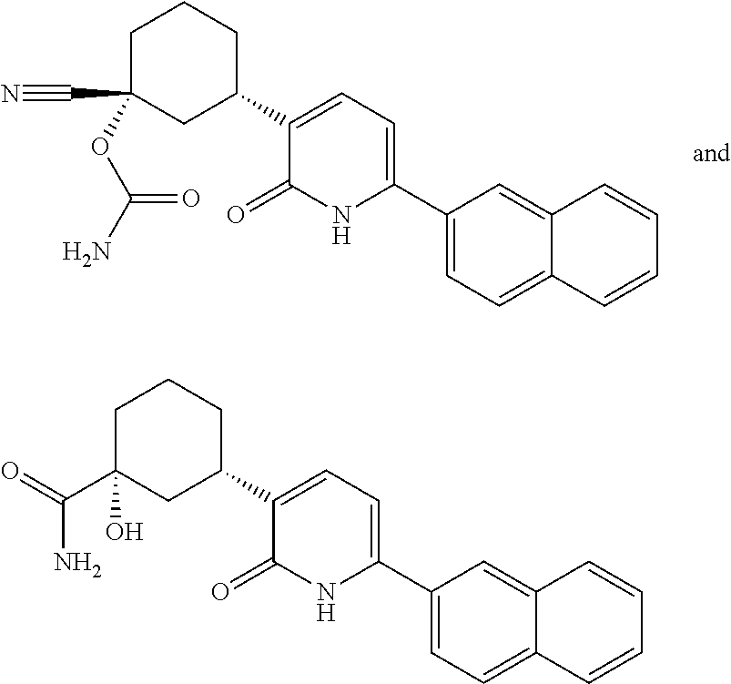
C1(C2=CC=C(C3CCCC(C#N)(OC(N)=O)C3)C(=O)N2)=CC=C2C(=C1)C=CC=C2.C1(C2=CC=C(C3CCCC(O)(C(=O)N)C3)C(=O)N2)=CC=C2C(=C1)C=CC=C2
